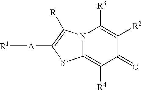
C12=C([R4])C(=O)C([R2])=C([R3])N1C([R])=C([A][R1])S2
